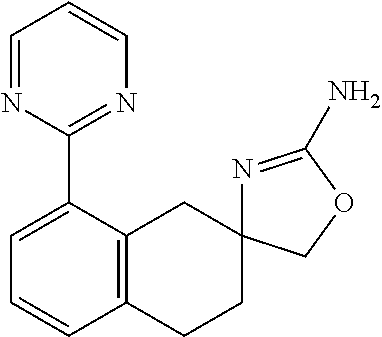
C12=C(C(C3=NC=CC=N3)=CC=C1)CC1(CC2)N=C(N)OC1
